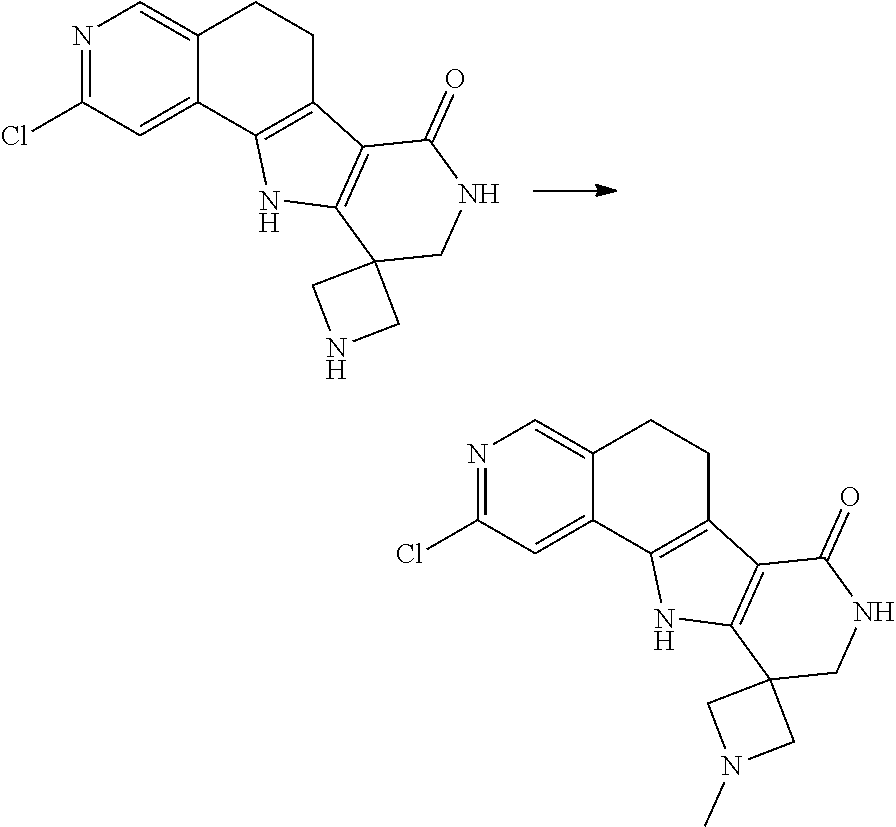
N1=C(Cl)C=C2C(=C1)CCC1=C2NC2=C1C(=O)NCC21CNC1.N1=C(Cl)C=C2C(=C1)CCC1=C2NC2=C1C(=O)NCC21CN(C)C1
